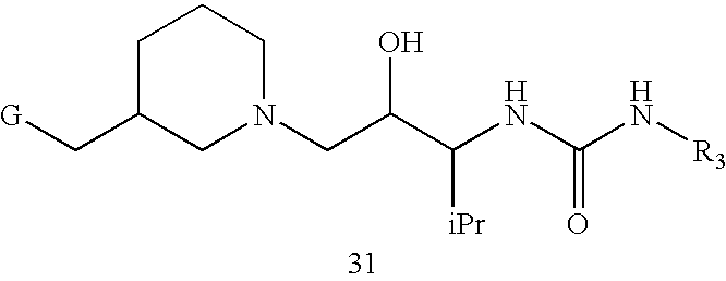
C1(C[G])CN(CC(C(NC(N[R3])=O)[iPr])O)CCC1
